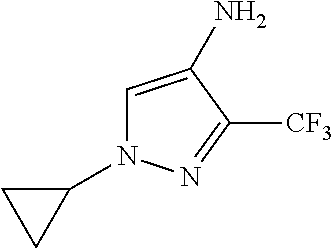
C1=C(N)C([CF3])=NN1C1CC1
